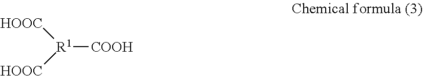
[R1]([COOH])([HOOC])[HOOC]
